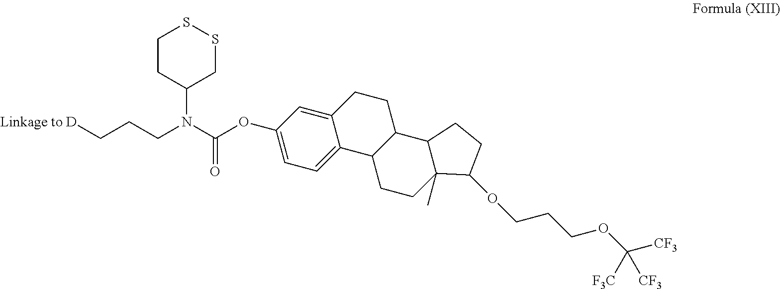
[Linkage to D]CCCN(C(OC1=CC=C2C(=C1)CCC1C2CCC2(C)C1CCC2OCCCOC([CF3])([CF3])[F3C])=O)C1CSSCC1
